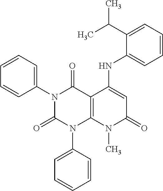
C1(N2C(=O)N(C3=CC=CC=C3)C3=C(C2=O)C(NC2=CC=CC=C2C(C)C)=CC(=O)N3C)=CC=CC=C1
